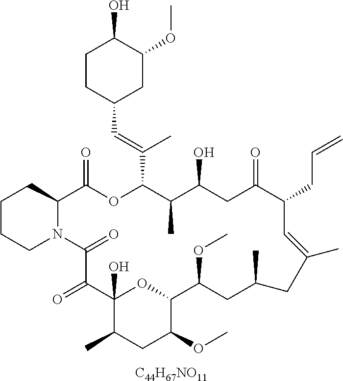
[C44H67NO11].C1CCN2C(C1)C(=O)OC(C(=CC1CC(OC)C(O)CC1)C)C(C)C(O)CC(=O)C(CC=C)C=C(C)CC(C)CC(OC)C1OC(O)(C(=O)C2=O)C(C)CC1OC
